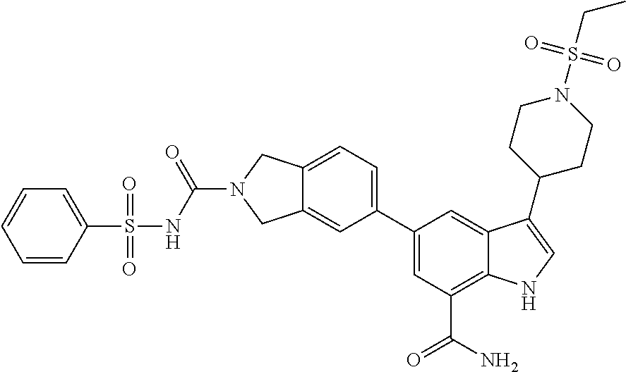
C(N1CC2=CC(C3=CC(C(N)=O)=C4C(=C3)C(C3CCN(S(=O)(=O)CC)CC3)=CN4)=CC=C2C1)(NS(=O)(=O)C1=CC=CC=C1)=O
